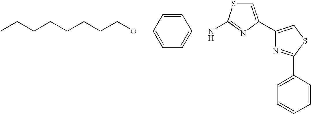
C(CCCOC1=CC=C(NC2=NC(C3=CSC(C4=CC=CC=C4)=N3)=CS2)C=C1)CCCC
